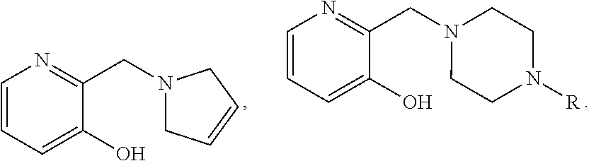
C1=CC=C(O)C(CN2CCN([R])CC2)=N1.C1=CC=C(O)C(CN2CC=CC2)=N1
